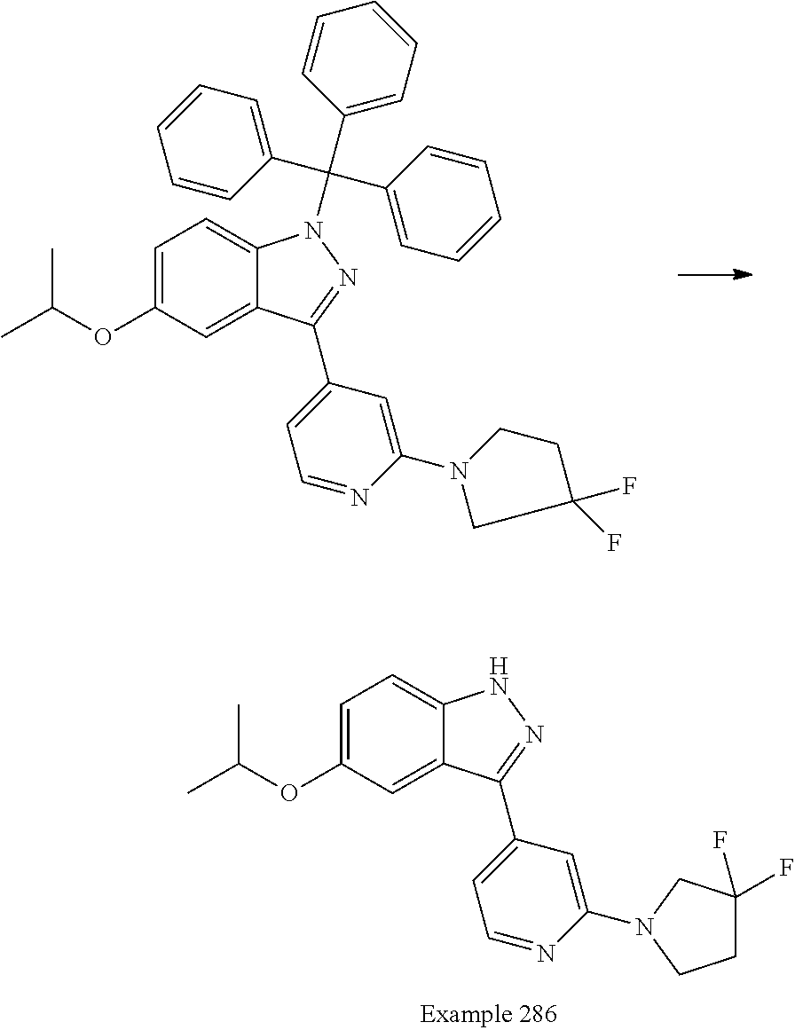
C1=C(OC(C)C)C=C2C(=C1)N(C(C1=CC=CC=C1)(C1=CC=CC=C1)C1=CC=CC=C1)N=C2C1=CC=NC(N2CC(F)(F)CC2)=C1.C1=C(OC(C)C)C=C2C(=C1)NN=C2C1=CC=NC(N2CC(F)(F)CC2)=C1
